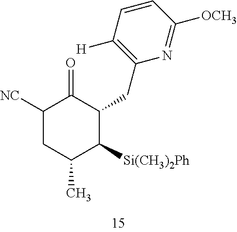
C1([NC])CC(C)C([Si(CH3)2Ph])C(CC2=C([H])C=CC([OCH3])=N2)C1=O
